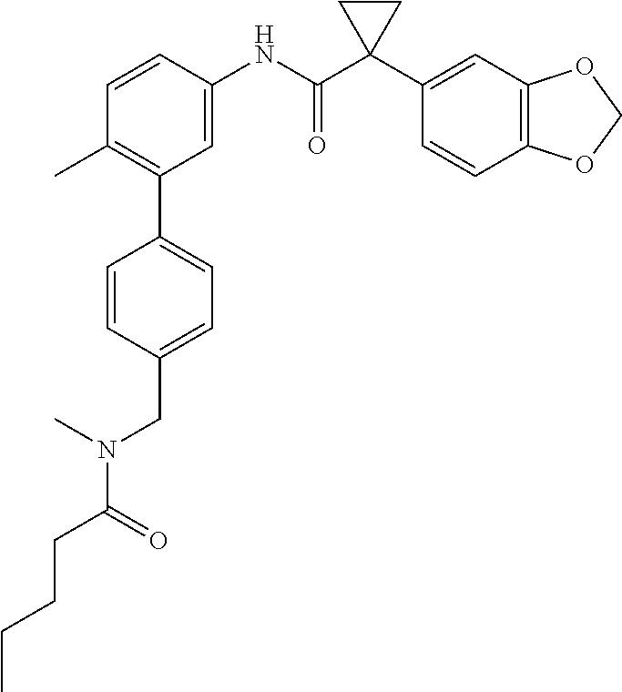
C1=C(NC(C2(C3=CC4=C(C=C3)OCO4)CC2)=O)C=CC(C)=C1C1=CC=C(CN(C(CCCC)=O)C)C=C1
